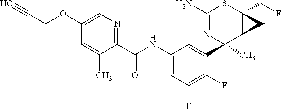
C1(N)=NC(C2=CC(NC(C3=NC=C(OCC#C)C=C3C)=O)=CC(F)=C2F)(C)C2C(CF)(S1)C2
